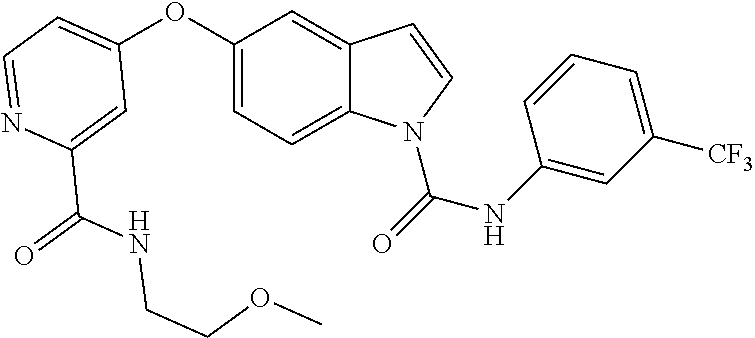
C1=C(C(=O)NCCOC)N=CC=C1OC1=CC=C2C(=C1)C=CN2C(=O)NC1=CC([CF3])=CC=C1
